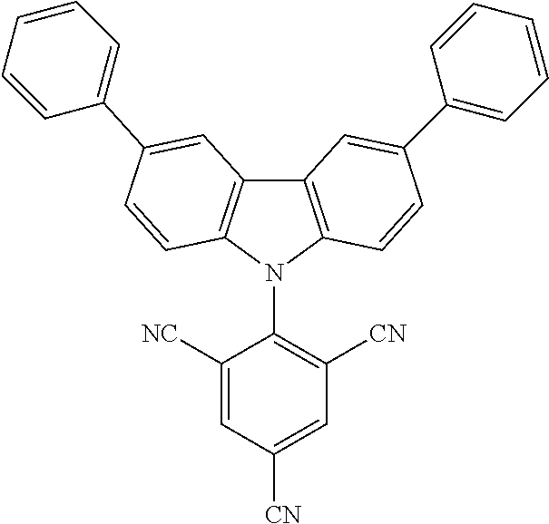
C12=C(N(C3=C([CN])C=C([CN])C=C3[NC])C3=C1C=C(C1=CC=CC=C1)C=C3)C=CC(C1=CC=CC=C1)=C2
